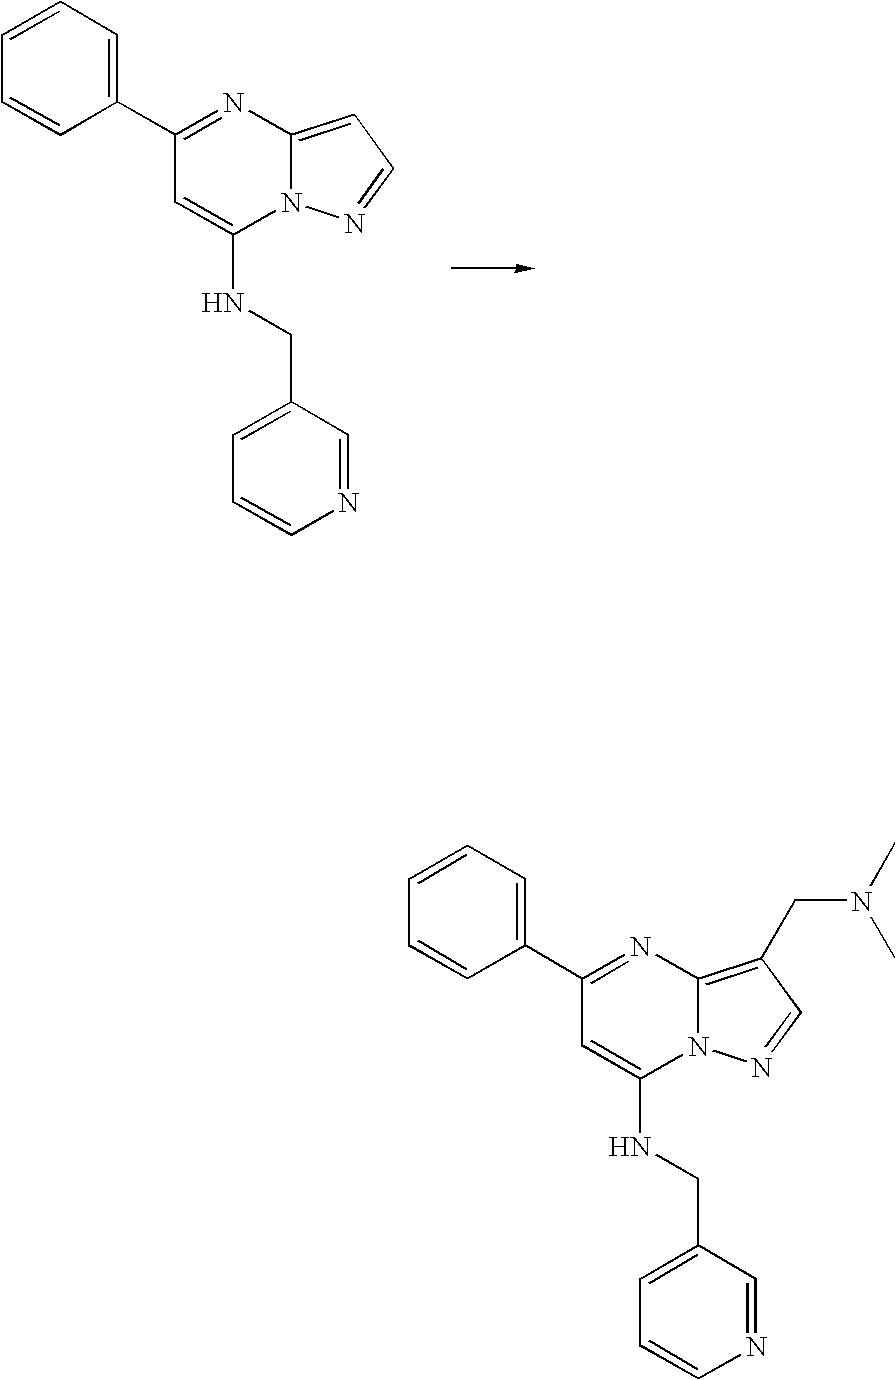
C1(C2=CC=CC=C2)=NC2=C(CN(C)C)C=NN2C(NCC2=CC=CN=C2)=C1.C1(C2=CC=CC=C2)=NC2=CC=NN2C(NCC2=CC=CN=C2)=C1
